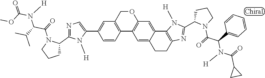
C1=CC2=C(C=C1C1=CN=C(C3N(C(=O)C(C(C)C)N(C(=O)OC)[H])CCC3)N1[H])COC1=C2C=C2C(=C1)C1=C(CC2)N=C(C2N(C(=O)C(C3=CC=CC=C3)N(C(C3CC3)=O)[H])CCC2)N1[H]
